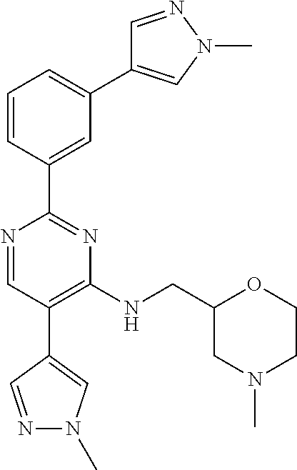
N1=CC(C2=CN(C)N=C2)=C(NCC2CN(C)CCO2)N=C1C1=CC(C2=CN(C)N=C2)=CC=C1
